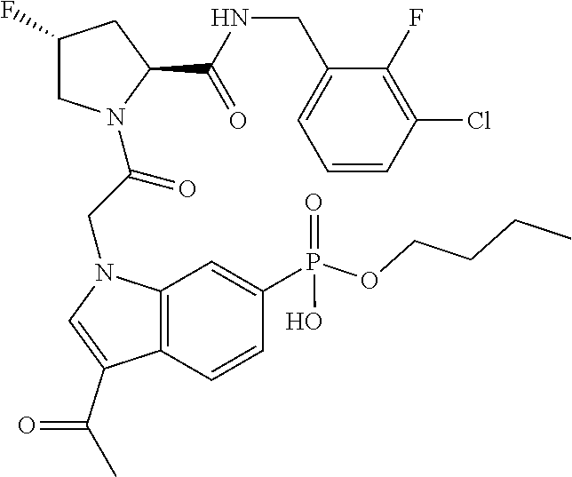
C1(F)CN(C(=O)CN2C3=C(C=CC(P(=O)(O)OCCCC)=C3)C(C(=O)C)=C2)C(C(NCC2=CC=CC(Cl)=C2F)=O)C1
